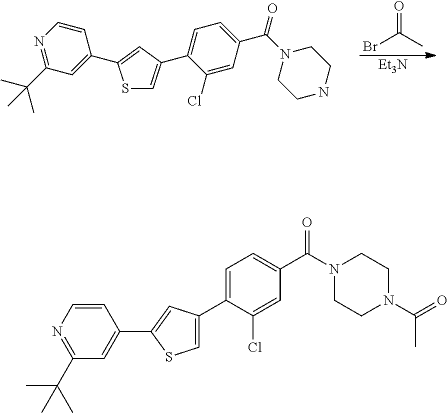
O=C(C)Br.C1=C(C2=CC=C(C(N3CCNCC3)=O)C=C2Cl)C=C(C2=CC(C(C)(C)C)=NC=C2)S1.[Et3N].C1=C(C2=CSC(C3=CC(C(C)(C)C)=NC=C3)=C2)C(Cl)=CC(C(N2CCN(C(=O)C)CC2)=O)=C1
